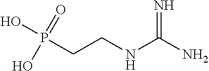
P(CCNC(N)=N)(O)(=O)O
